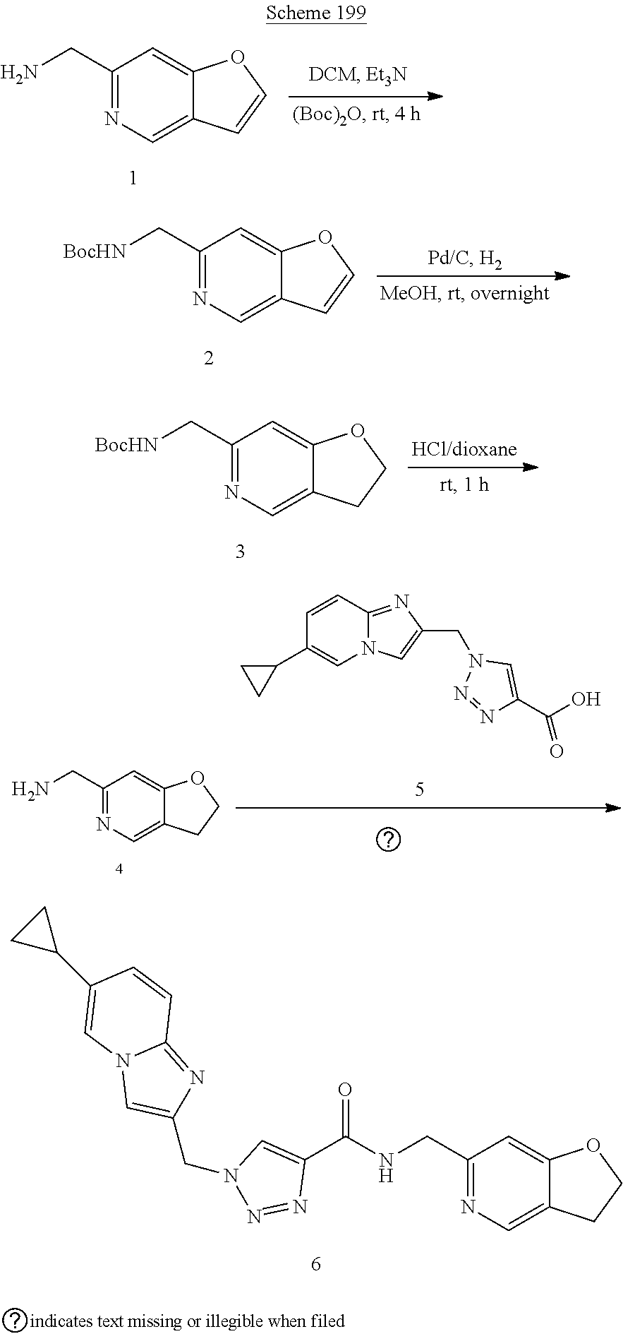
C1(CN)=NC=C2C(=C1)OC=C2.C1(C[BocHN])=NC=C2C(=C1)OC=C2.C1(C[BocHN])=NC=C2C(=C1)OCC2.C12=NC(CN3N=NC(C(O)=O)=C3)=CN1C=C(C1CC1)C=C2.C1(CN)=NC=C2C(=C1)OCC2.C12=CC(CNC(C3=CN(CC4=CN5C(=N4)C=CC(C4CC4)=C5)N=N3)=O)=NC=C1CCO2
